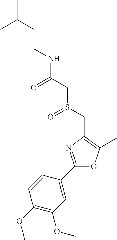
C(CC(C)C)NC(CS(CC1=C(C)OC(C2=CC(OC)=C(OC)C=C2)=N1)=O)=O
